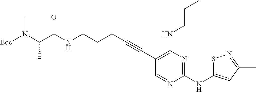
N(CCCC#CC1=C(NCCC)N=C(NC2=CC(C)=NS2)N=C1)C(C(N([Boc])C)C)=O
